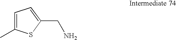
C1=C(C)SC(CN)=C1
